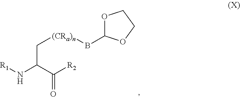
[(CRa)n](CC(C(=O)[R2])N[R1])BC1OCCO1
